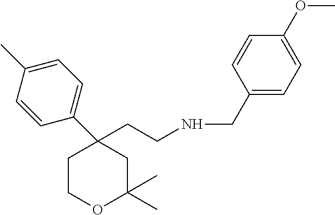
C1COC(C)(C)CC1(CCNCC1=CC=C(OC)C=C1)C1=CC=C(C)C=C1
